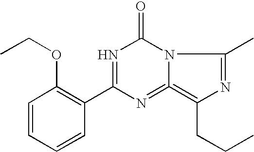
C1=CC=CC(C2=NC(=O)N3C(=N2)=C(CCC)N=C3C)=C1OCC
